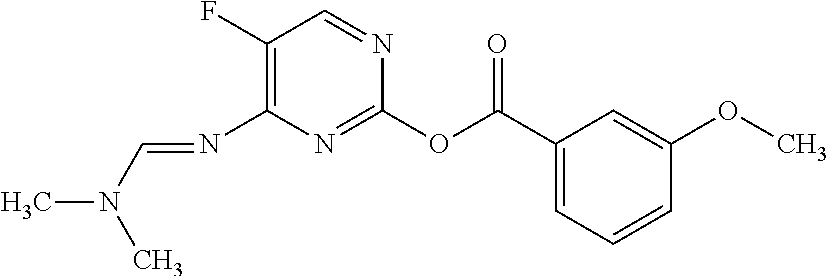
C1(C(OC2=NC(N=CN(C)C)=C(F)C=N2)=O)=CC=CC(OC)=C1
